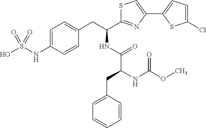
C1=C(NS(O)(=O)=O)C=CC(CC(C2=NC(C3=CC=C(Cl)S3)=CS2)NC(C(NC(OC)=O)CC2=CC=CC=C2)=O)=C1
